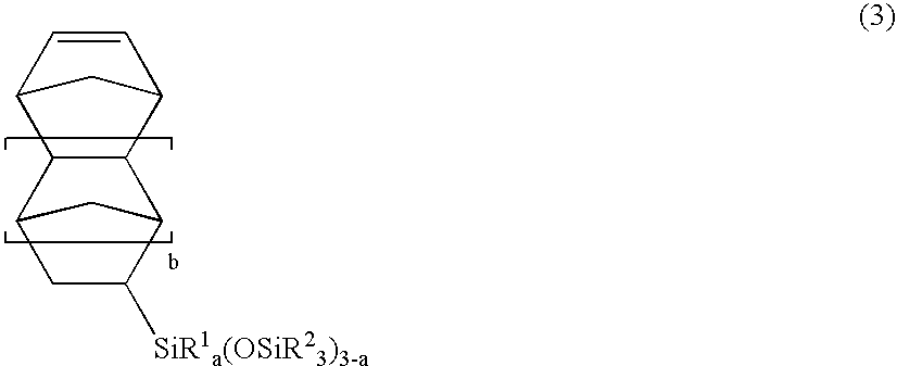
C1=CC2CC1C1C2C2CC([SiR1a(OSiR23)3-a])C1C2
